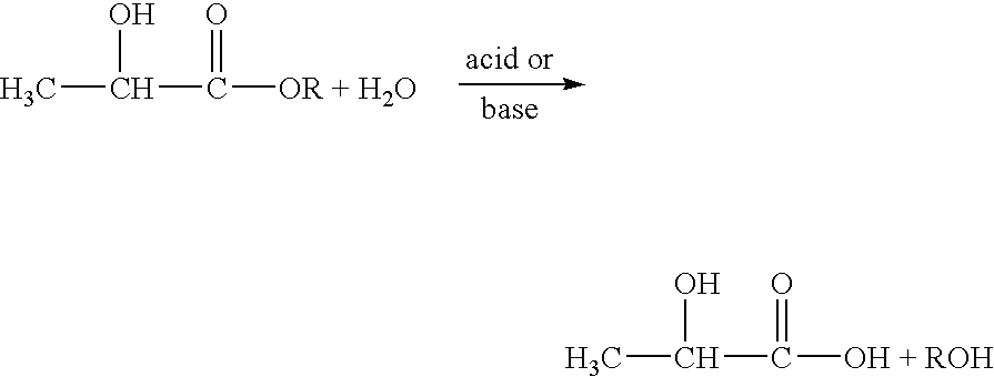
C([OR + H2O])(C(C)O)=O.C([OH + ROH])(C(C)O)=O
